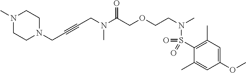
C(N(C(COCCN(C)S(=O)(=O)C1=C(C)C=C(OC)C=C1C)=O)C)C#CCN1CCN(C)CC1
